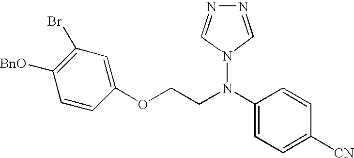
C1(N(N2C=NN=C2)CCOC2=CC(Br)=C([BnO])C=C2)=CC=C([CN])C=C1
